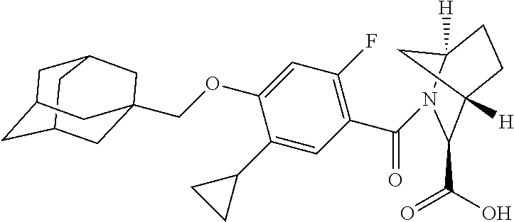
C12CC3CC(CC(COC4=CC(F)=C(C(=O)N5C(C(=O)O)C6([H])CCC5([H])C6)C=C4C4CC4)(C3)C1)C2
